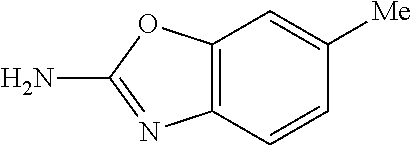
C1(N)=NC2=C(O1)C=C([Me])C=C2
